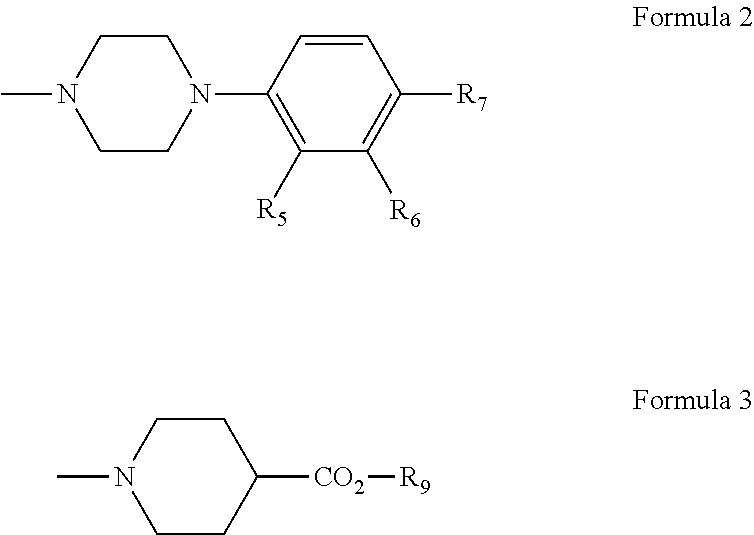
C1=CC(N2CCN(C)CC2)=C([R5])C([R6])=C1[R7].[CO2](C1CCN(C)CC1)[R9]
